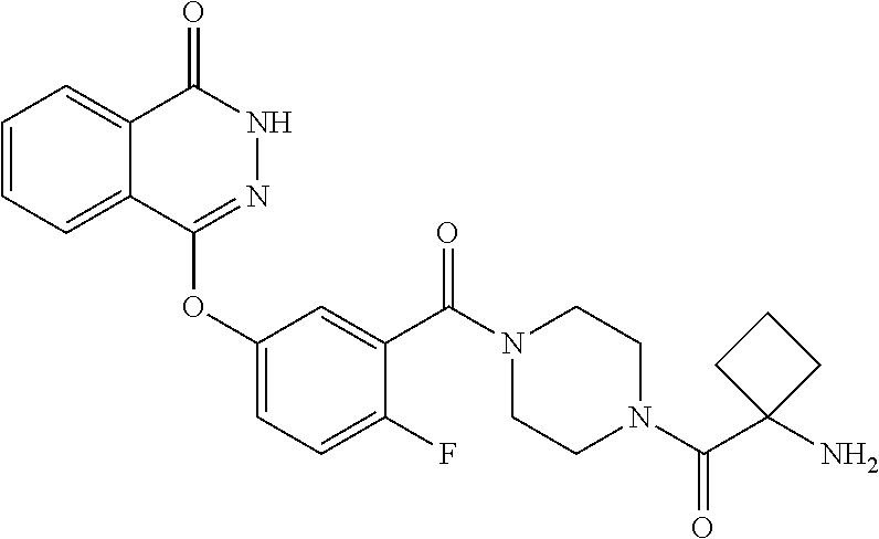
C1=CC=C2C(=C1)C(=O)NN=C2OC1=CC=C(F)C(C(N2CCN(C(C3(N)CCC3)=O)CC2)=O)=C1
